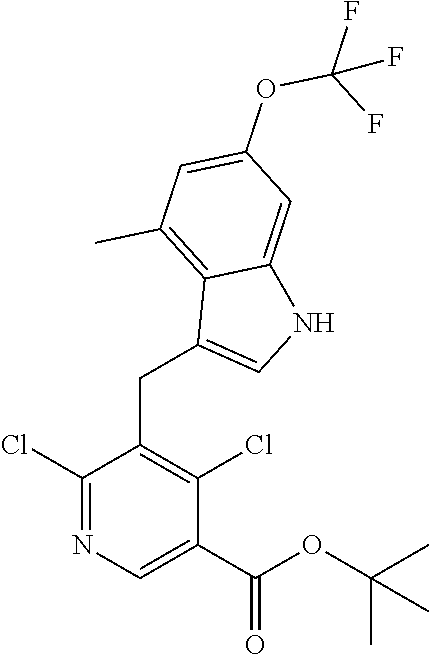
C1(C(OC(C)(C)C)=O)=CN=C(Cl)C(CC2=CNC3=CC(OC(F)(F)F)=CC(C)=C32)=C1Cl
